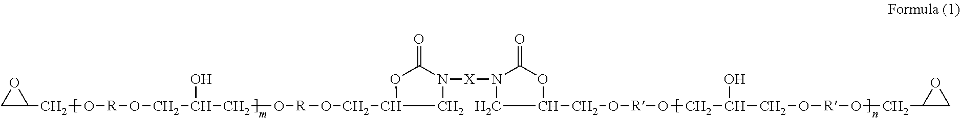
C1C(CO[R]OCC(CO[R]OCC2OC(=O)N([X]N3C(=O)OC(CO[R]OCC(O)CO[R]OCC4CO4)C3)C2)O)O1
